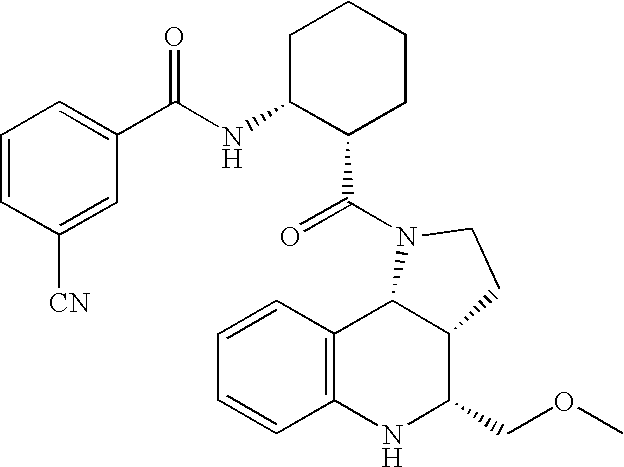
C1=CC2=C(C=C1)NC(COC)C1C2N(C(=O)C2CCCCC2NC(C2=CC=CC([CN])=C2)=O)CC1
